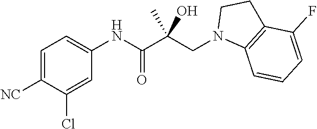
C1=C([NC])C(Cl)=CC(NC(C(CN2C3=C(CC2)C(F)=CC=C3)(O)C)=O)=C1
